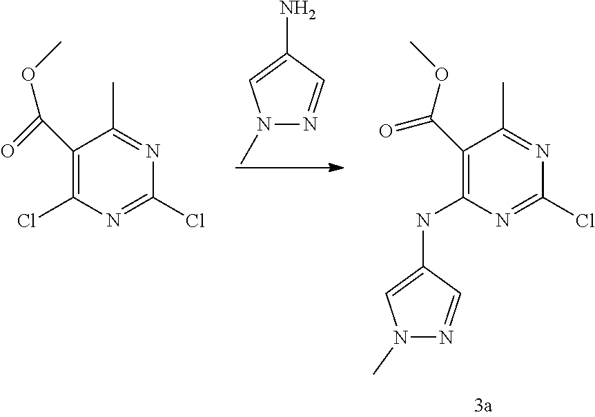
C1(C(OC)=O)=C(Cl)N=C(Cl)N=C1C.N1(C)N=CC(N)=C1.C1(C(OC)=O)=C(NC2=CN(C)N=C2)N=C(Cl)N=C1C
